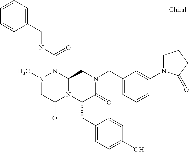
CN1CC(=O)N2C(N1C(NCC1=CC=CC=C1)=O)CN(CC1=CC=CC(N3CCCC3=O)=C1)C(=O)C2CC1=CC=C(O)C=C1
